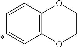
C1=CC2=C(C=C1)OCCO2
